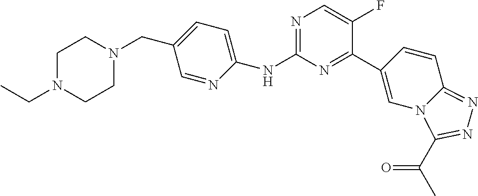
C1(NC2=NC=C(F)C(C3=CN4C(=NN=C4C(=O)C)C=C3)=N2)=CC=C(CN2CCN(CC)CC2)C=N1
